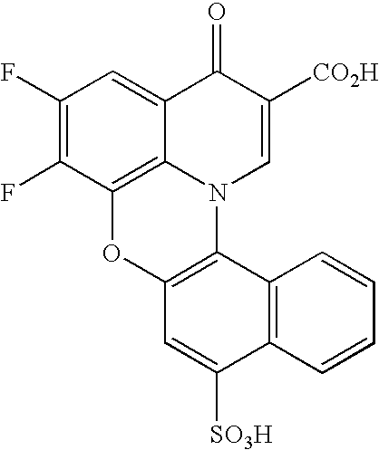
C1(F)=C(F)C2=C3C(=C1)C(=O)C([CO2H])=CN3C1=C(O2)C=C([SO3H])C2=C1C=CC=C2
